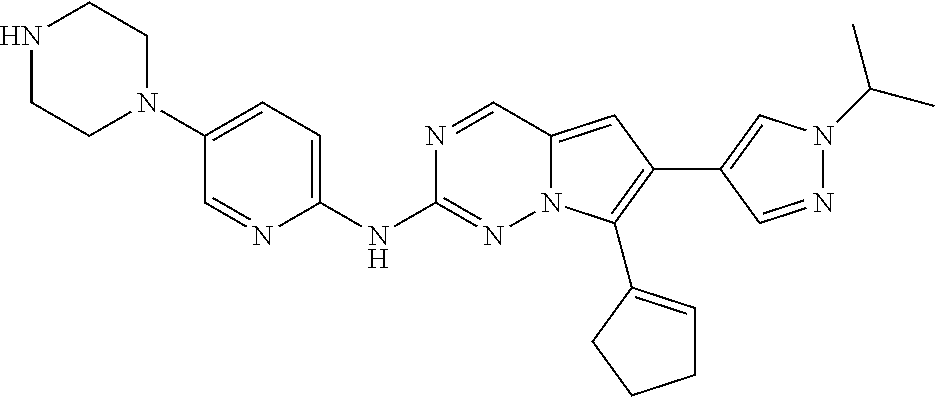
N1CCN(C2=CC=C(NC3=NN4C(=CC(C5=CN(C(C)C)N=C5)=C4C4=CCCC4)C=N3)N=C2)CC1
